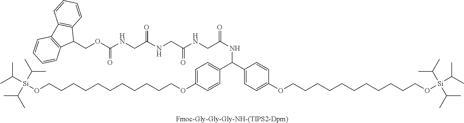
[Fmoc-Gly-Gly-Gly-NH-(TIPS2-Dpm)].C(C1=CC=C(OCCCCCCCCCCCO[Si](C(C)C)(C(C)C)C(C)C)C=C1)(C1=CC=C(OCCCCCCCCCCCO[Si](C(C)C)(C(C)C)C(C)C)C=C1)NC(CNC(CNC(CNC(OCC1C2=C(C3=C1C=CC=C3)C=CC=C2)=O)=O)=O)=O
